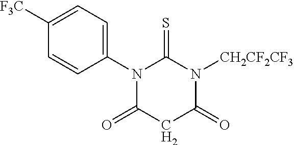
N1(C2=CC=C([F3C])C=C2)C(=O)CC(=O)N([CH2CF2CF3])C1=S
